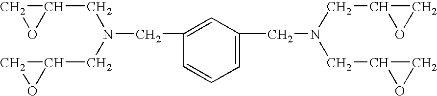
C1(CN(CC2CO2)CC2=CC(CN(CC3OC3)CC3OC3)=CC=C2)CO1
